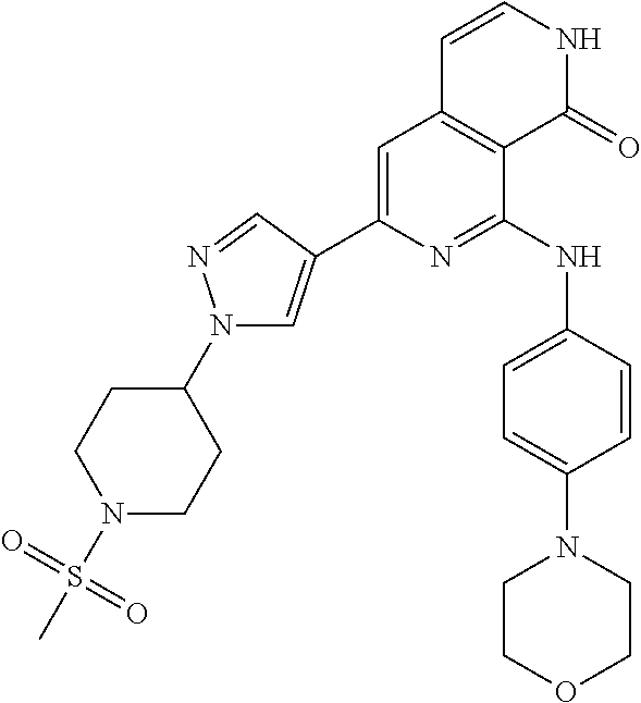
C1=C(C2=CN(C3CCN(S(C)(=O)=O)CC3)N=C2)N=C(NC2=CC=C(N3CCOCC3)C=C2)C2=C1C=CNC2=O
